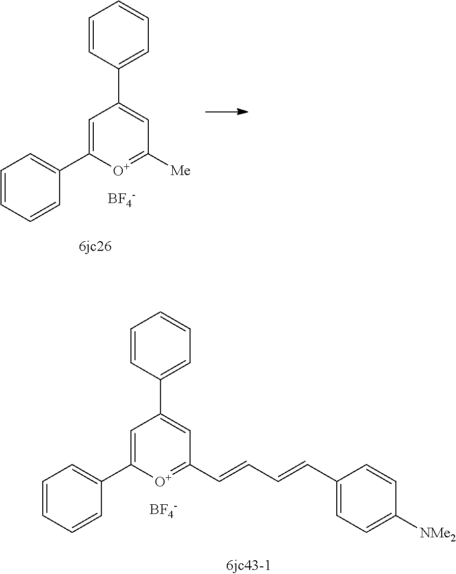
C1=CC=CC(C2=CC(C3=CC=CC=C3)=CC([Me])=[O+]2)=C1.[BF4-].C1=CC=CC(C2=CC(C3=CC=CC=C3)=CC(C=CC=CC3=CC=C([NMe2])C=C3)=[O+]2)=C1.[BF4-]
